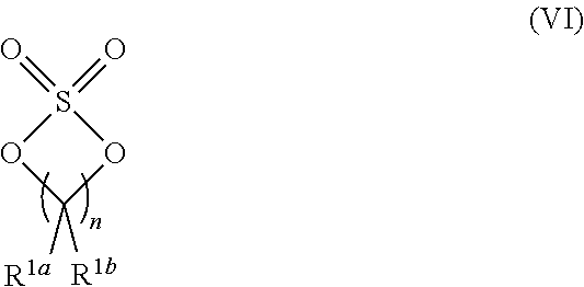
O1C([R1b])([R1a])OS1(=O)=O
